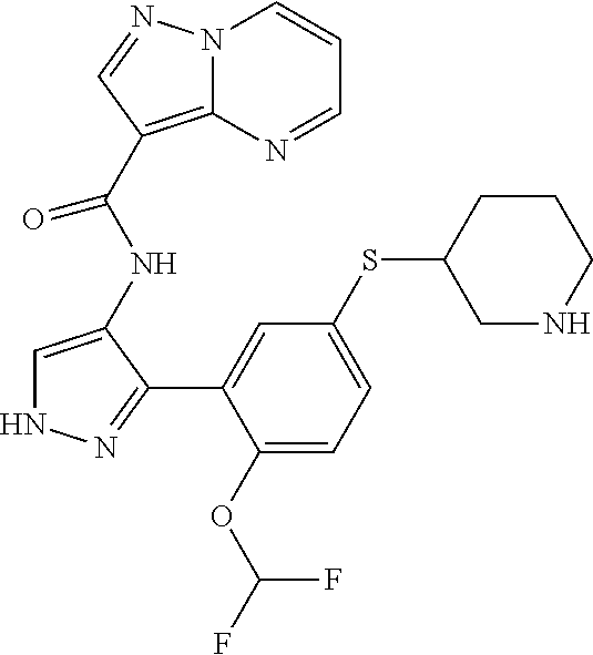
C1=C(NC(C2=C3N(C=CC=N3)N=C2)=O)C(C2=CC(SC3CCCNC3)=CC=C2OC(F)F)=NN1
